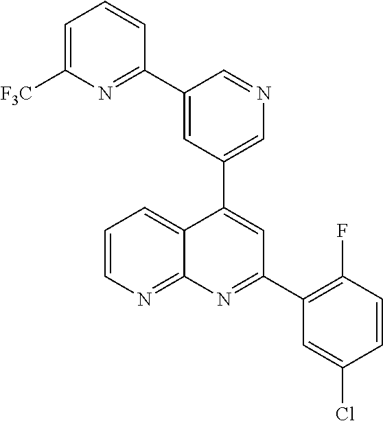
C1=C(C2=NC([F3C])=CC=C2)C=NC=C1C1=CC(C2=C(F)C=CC(Cl)=C2)=NC2=NC=CC=C12
